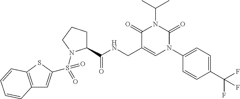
C12=C(SC(S(=O)(=O)N3C(C(NCC4=CN(C5=CC=C(C(F)(F)F)C=C5)C(=O)N(C(C)C)C4=O)=O)CCC3)=C1)C=CC=C2
